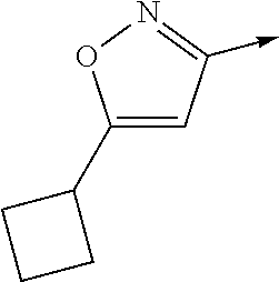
C1(C2CCC2)=CC(->C)=NO1
